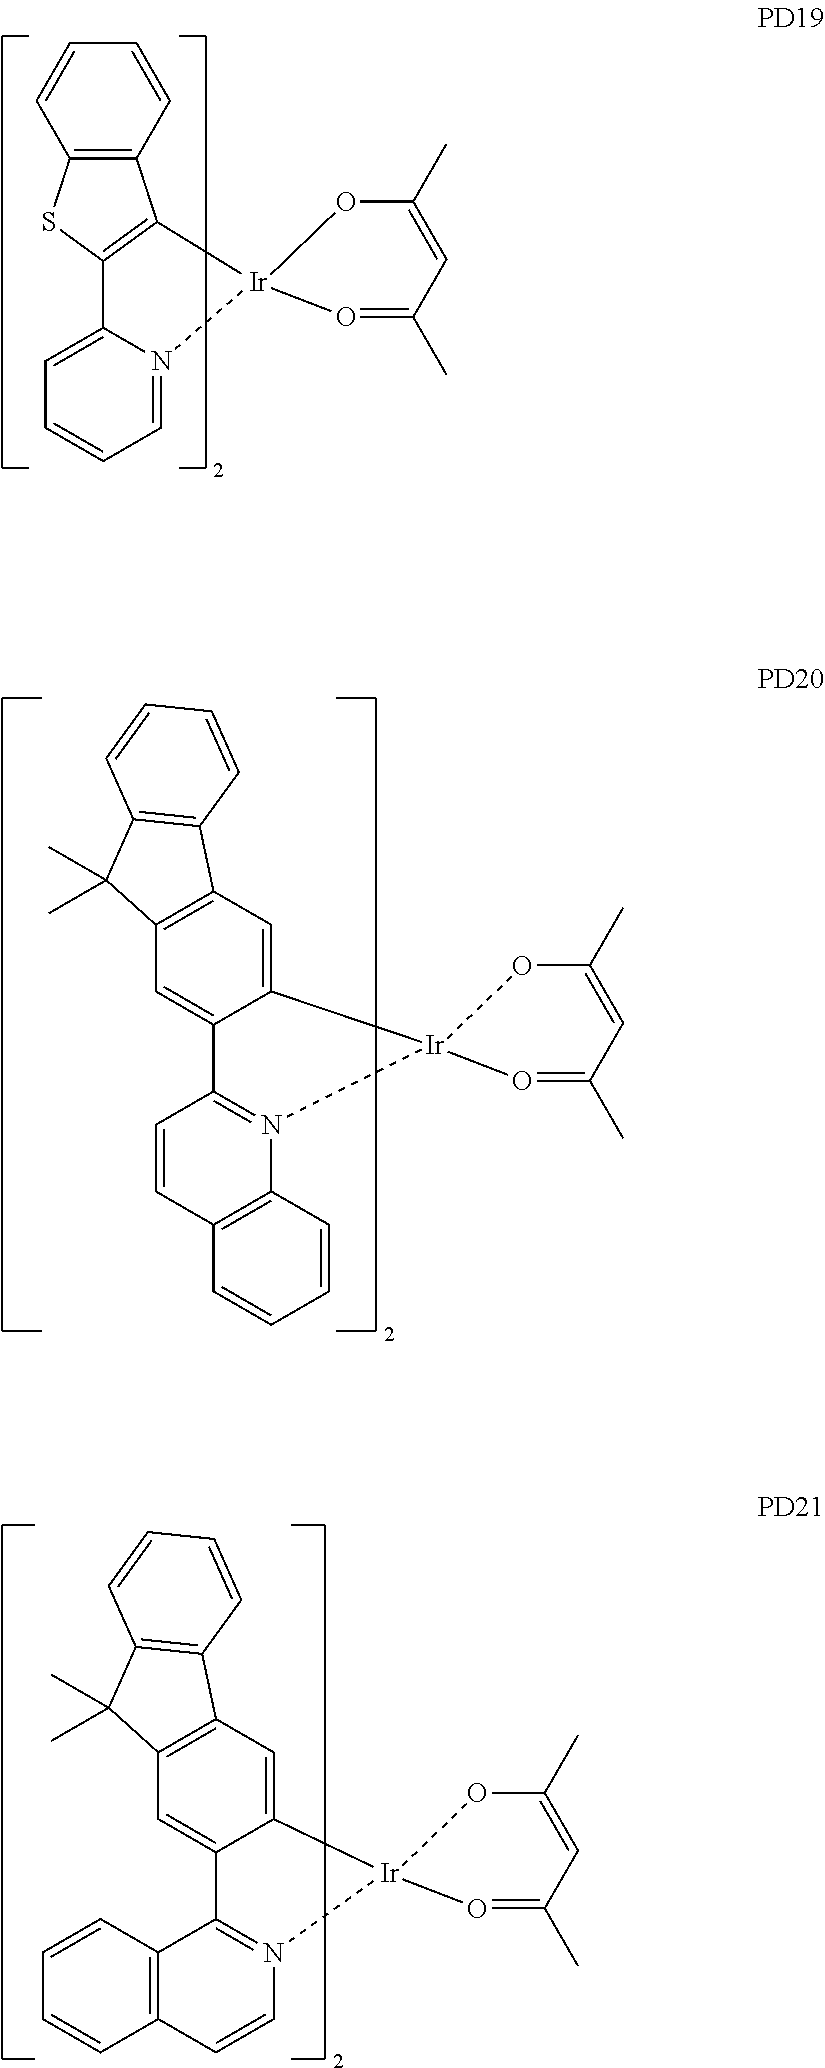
C12=CC=CC=N1[Ir]1(OC(C)=CC(C)=O1)C1=C2SC2=C1C=CC=C2.C12=C(C=C3C(=C1)C1=N(C4=C(C=C1)C=CC=C4)[Ir]31OC(C)=CC(C)=O1)C1=C(C2(C)C)C=CC=C1.C12=C(C=C3C(=C1)C1=N(C=CC4=C1C=CC=C4)[Ir]31OC(C)=CC(C)=O1)C1=C(C2(C)C)C=CC=C1
